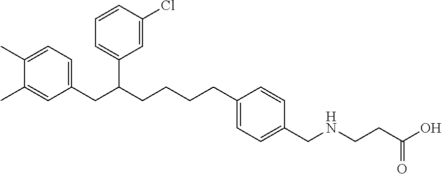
C1(C)=CC=C(CC(CCCCC2=CC=C(CNCCC(O)=O)C=C2)C2=CC=CC(Cl)=C2)C=C1C
